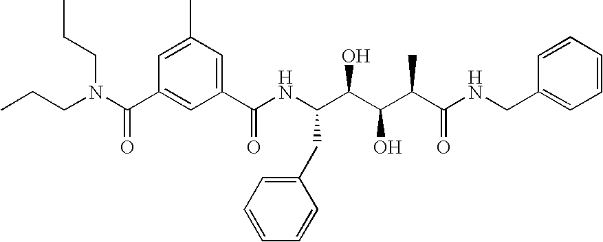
CCCN(C(C1=CC(C(NC(C(C(C(C(NCC2=CC=CC=C2)=O)C)O)O)CC2=CC=CC=C2)=O)=CC(C)=C1)=O)CCC
